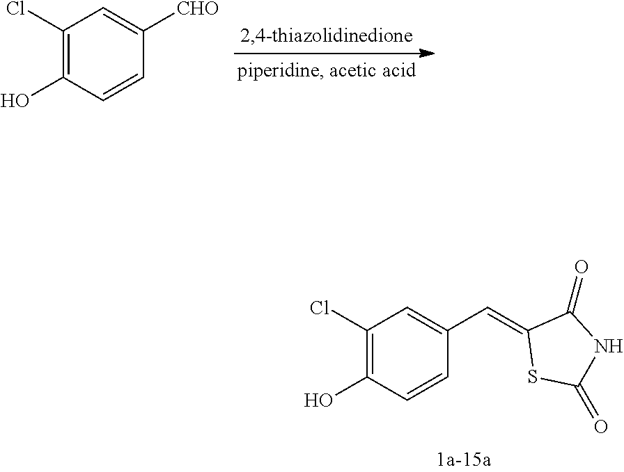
C1(Cl)=C(O)C=CC([CHO])=C1.C1(Cl)=C(O)C=CC(C=C2SC(=O)NC2=O)=C1
